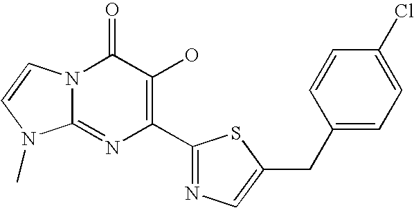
N12C(=NC(C3=NC=C(CC4=CC=C(Cl)C=C4)S3)=C(O)C1=O)N(C)C=C2
